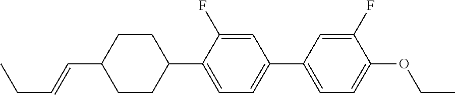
C1CC(C=CCC)CCC1C1=CC=C(C2=CC=C(OCC)C(F)=C2)C=C1F
